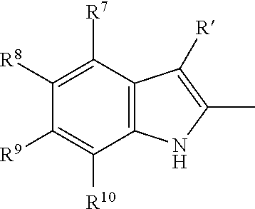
C1([R8])=C([R7])C2=C(C([R10])=C1[R9])NC(C)=C2[R]
